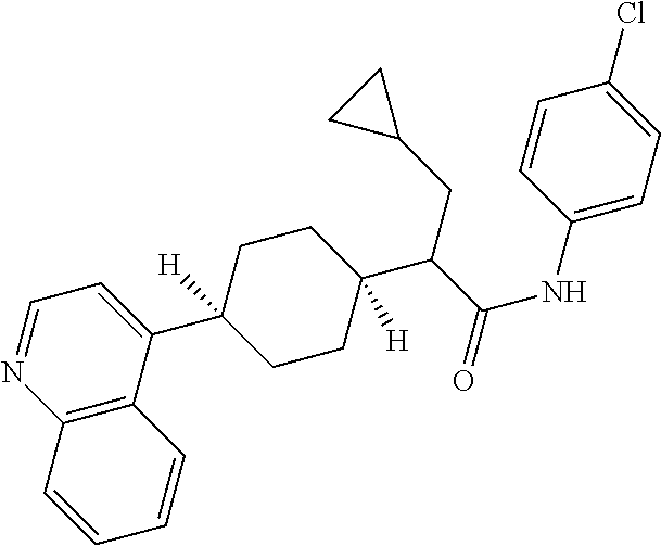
C12=C(C(C3([H])CCC(C(C(NC4=CC=C(Cl)C=C4)=O)CC4CC4)([H])CC3)=CC=N1)C=CC=C2
